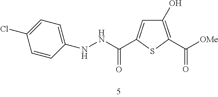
C1(C(NNC2=CC=C(Cl)C=C2)=O)=CC(O)=C(C([OMe])=O)S1
